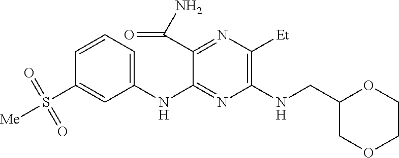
C1(NC2=NC(NCC3COCCO3)=C([Et])N=C2C(N)=O)=CC=CC(S([Me])(=O)=O)=C1
